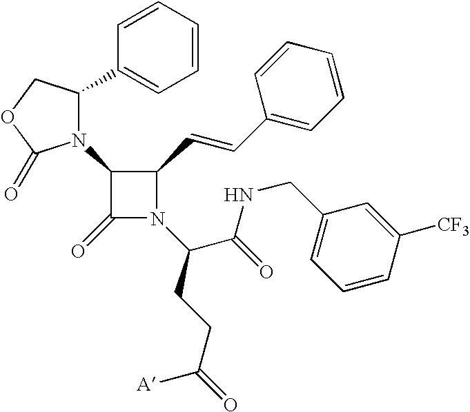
C1(C=CC2=CC=CC=C2)C(N2C(C3=CC=CC=C3)COC2=O)C(=O)N1C(C(=O)NCC1=CC=CC([CF3])=C1)CCC(=O)[A]
